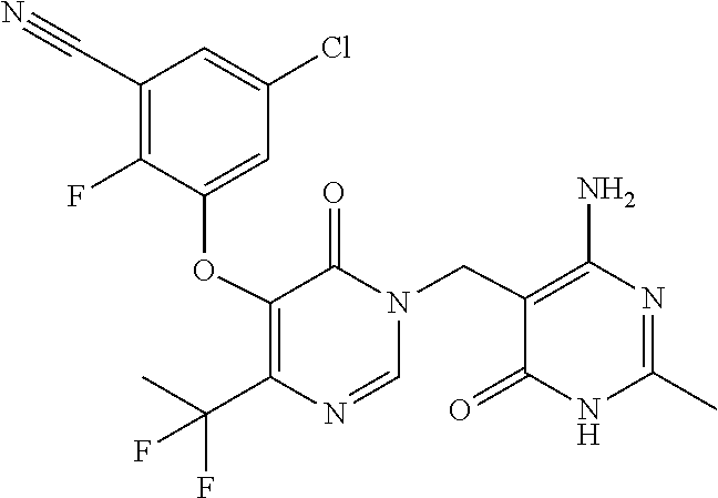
N1(CC2=C(N)N=C(C)NC2=O)C=NC(C(F)(F)C)=C(OC2=CC(Cl)=CC(C#N)=C2F)C1=O
